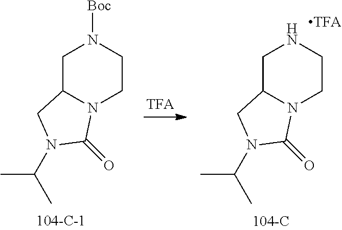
C1C2N(CCN1)C(=O)N(C(C)C)C2.C1C2N(CCN1[Boc])C(=O)N(C(C)C)C2
